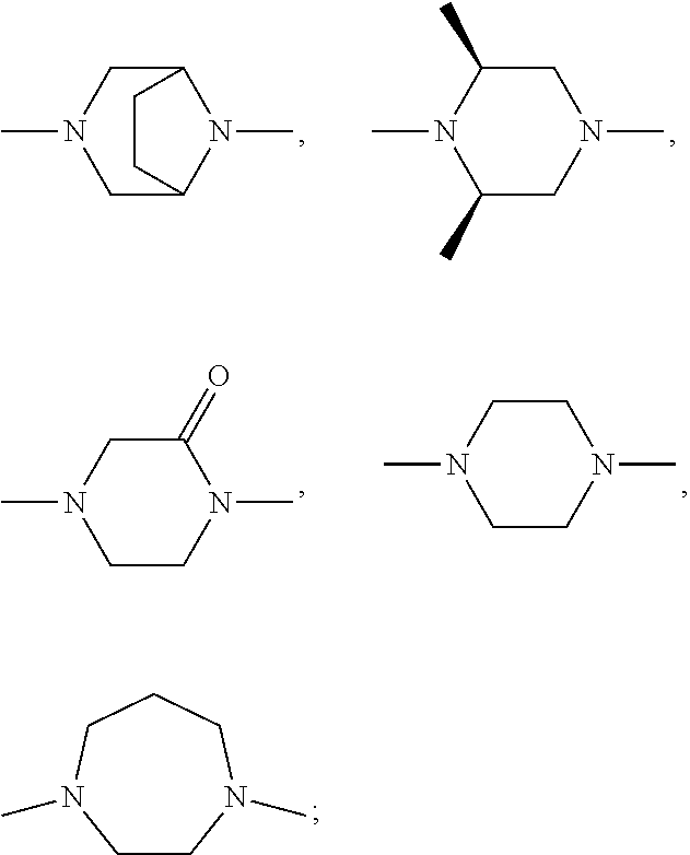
C1C2N(C)C(CN1C)CC2.C1(C)CN(C)CC(C)N1C.C1CN(C)C(=O)CN1C.C1CN(C)CCN1C.C1CN(C)CCCN1C
